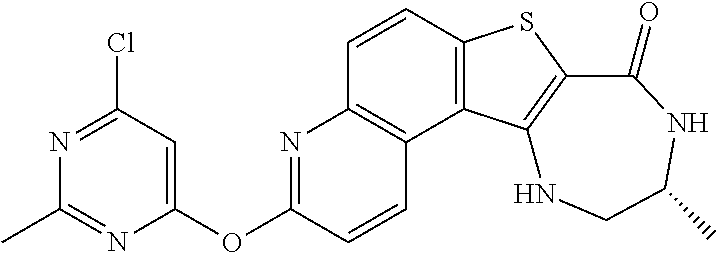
C1=CC2=C(C3=C1N=C(OC1=CC(Cl)=NC(C)=N1)C=C3)C1=C(S2)C(=O)NC(C)CN1
